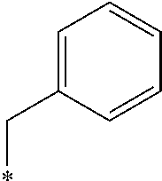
C1=C(C*)C=CC=C1
